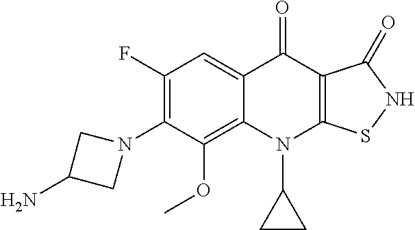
C12=C(OC)C(N3CC(N)C3)=C(F)C=C1C(=O)C1=C(N2C2CC2)SNC1=O
